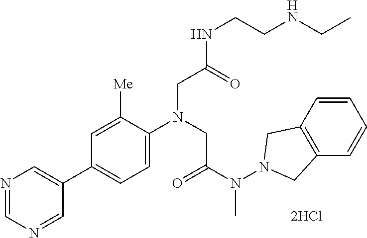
C1=C([Me])C(N(CC(N(N2CC3=C(C2)C=CC=C3)C)=O)CC(NCCNCC)=O)=CC=C1C1=CN=CN=C1
